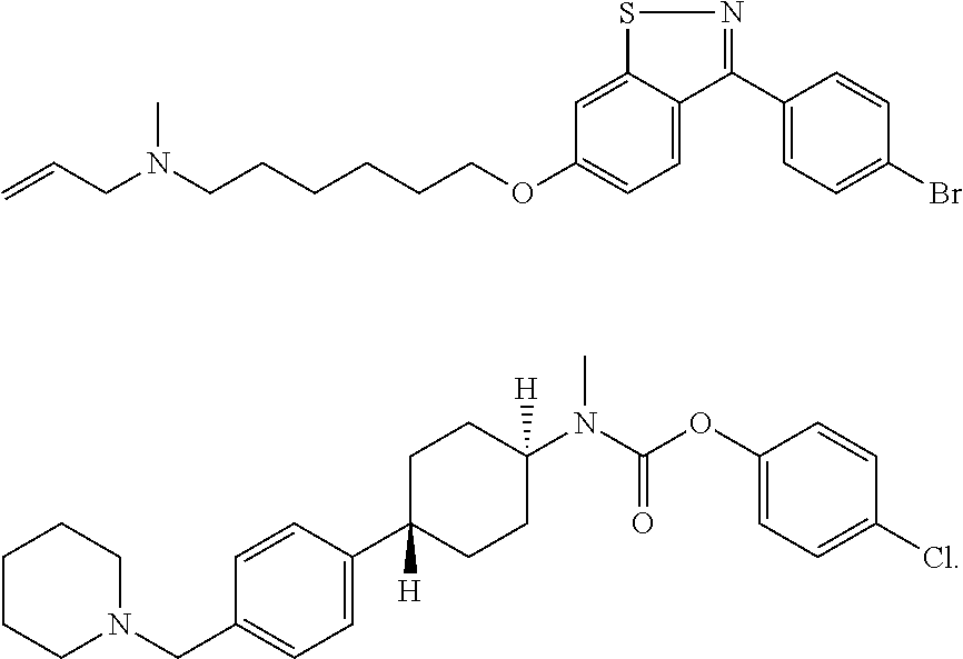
C12=CC(OCCCCCCN(CC=C)C)=CC=C1C(C1=CC=C(Br)C=C1)=NS2.C1CCN(CC2=CC=C(C3([H])CCC(N(C(OC4=CC=C(Cl)C=C4)=O)C)([H])CC3)C=C2)CC1
